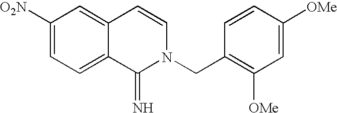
C1([O2N])=CC=C2C(=C1)C=CN(CC1=C([OMe])C=C([OMe])C=C1)C2=N
